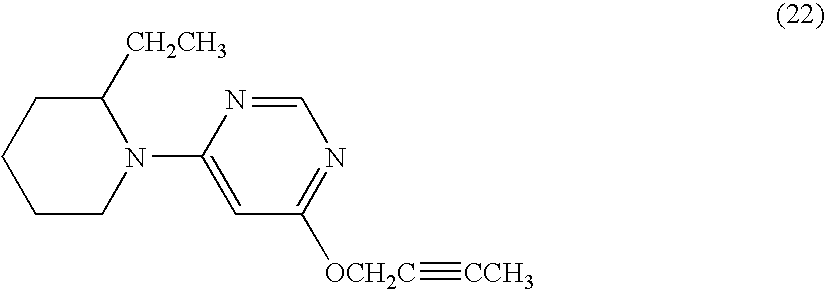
C1CN(C2=CC([OCH2C]#[CCH3])=NC=N2)C([CH2CH3])CC1
